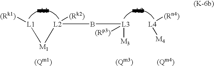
[L4]([(Rn4)])[M4].[L1]([(Rk1)])[M1][L2]([(Rk2)])B[L3]([(Rp3)])[M3]
